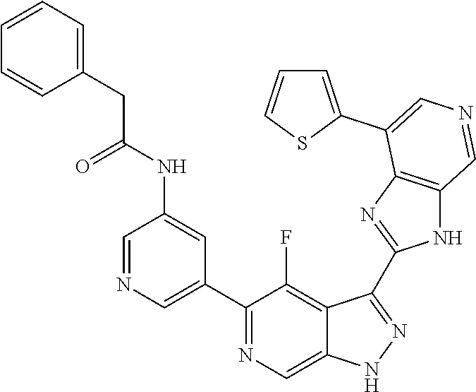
C1(C2=CN=CC(NC(=O)CC3=CC=CC=C3)=C2)=NC=C2C(=C1F)C(C1=NC3=C(N1)C=NC=C3C1=CC=CS1)=NN2
